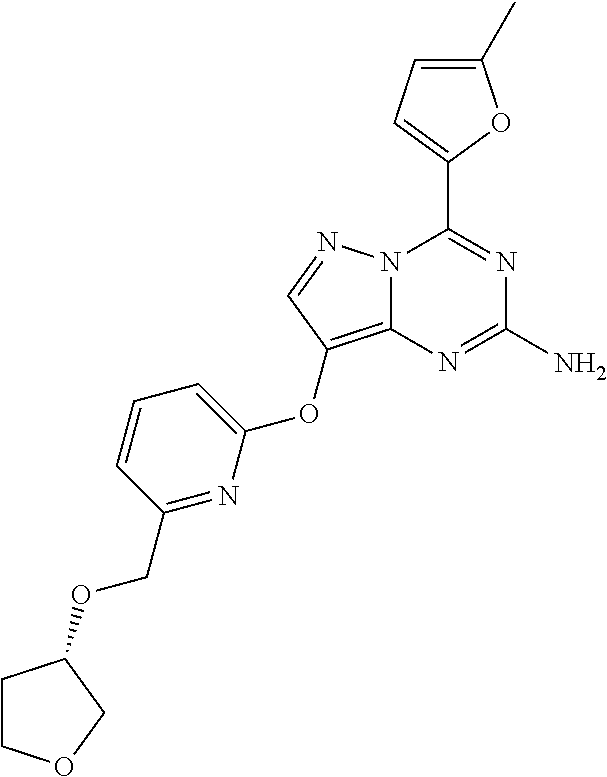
N12C(=C(OC3=CC=CC(COC4CCOC4)=N3)C=N1)N=C(N)N=C2C1=CC=C(C)O1
